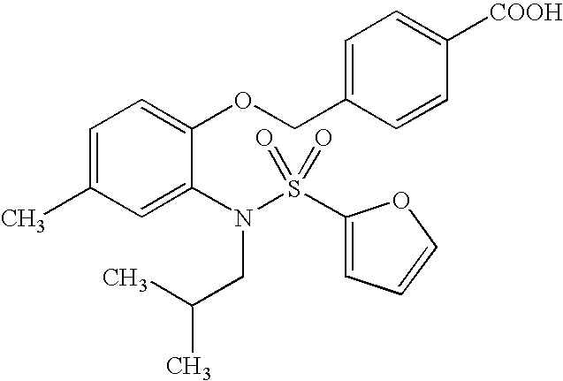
C1=C(C)C=C(N(S(C2=CC=CO2)(=O)=O)CC(C)C)C(OCC2=CC=C([COOH])C=C2)=C1
